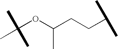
C(OC(CCC(C)C)C)(C)(C)C
